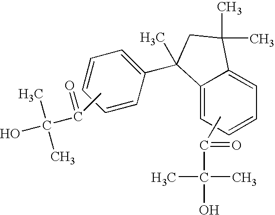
CC(=O)C(O)(C)C.C12=CC=CC=C1C(C)(C)CC2(C1=CC=CC=C1)C.CC(C(O)(C)C)=O
